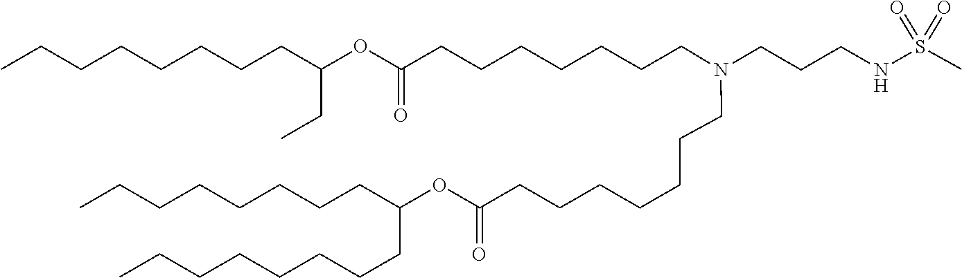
C(CCCC(CCCCCCCC)OC(=O)CCCCCCCN(CCCNS(=O)(=O)C)CCCCCCCC(OC(CC)CCCCCCCC)=O)CCCC
